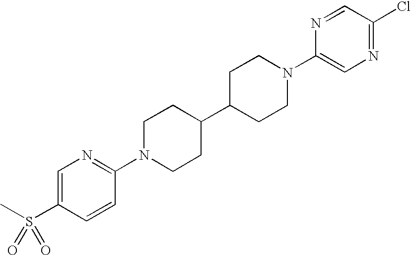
C1=C(S(C)(=O)=O)C=CC(N2CCC(C3CCN(C4=CN=C(Cl)C=N4)CC3)CC2)=N1
